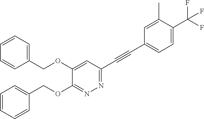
C1(OCC2=CC=CC=C2)=CC(C#CC2=CC=C(C(F)(F)F)C(C)=C2)=NN=C1OCC1=CC=CC=C1
